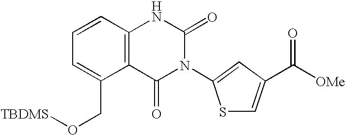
C1=CC2=C(C(CO[TBDMS])=C1)C(=O)N(C1=CC(C([OMe])=O)=CS1)C(=O)N2
